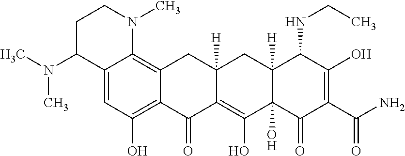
C12=CC(O)=C3C(=C1N(C)CCC2N(C)C)CC1([H])CC2([H])C(NCC)C(O)=C(C(=O)N)C(=O)C2(O)C(O)=C1C3=O
